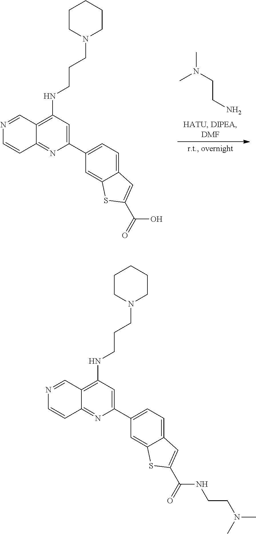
CN(CCN)C.C12=C(NCCCN3CCCCC3)C=C(C3=CC=C4C(=C3)SC(C(O)=O)=C4)N=C1C=CN=C2.C12=C(NCCCN3CCCCC3)C=C(C3=CC=C4C(=C3)SC(C(NCCN(C)C)=O)=C4)N=C1C=CN=C2
